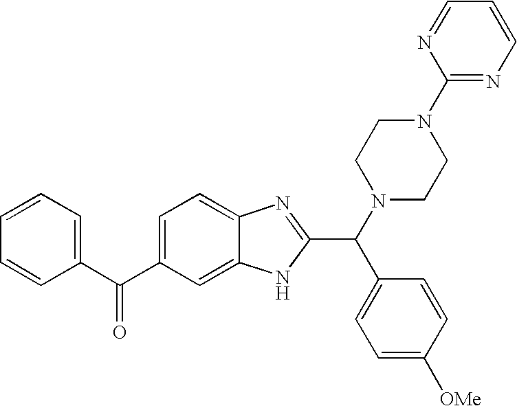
C1=C(C(C2=CC=CC=C2)=O)C=C2C(=C1)N=C(C(N1CCN(C3=NC=CC=N3)CC1)C1=CC=C([OMe])C=C1)N2
